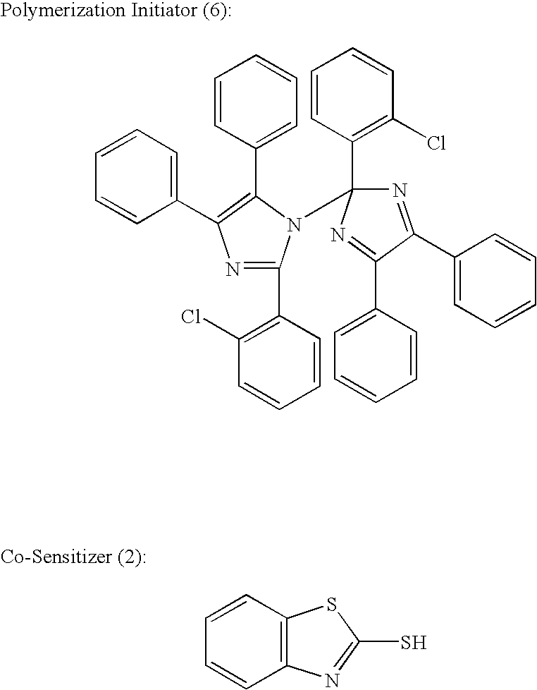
C1=CC=C(C2=C(C3=CC=CC=C3)N(C3(C4=C(Cl)C=CC=C4)N=C(C4=CC=CC=C4)C(C4=CC=CC=C4)=N3)C(C3=C(Cl)C=CC=C3)=N2)C=C1.C1=CC2=C(C=C1)N=C(S)S2
